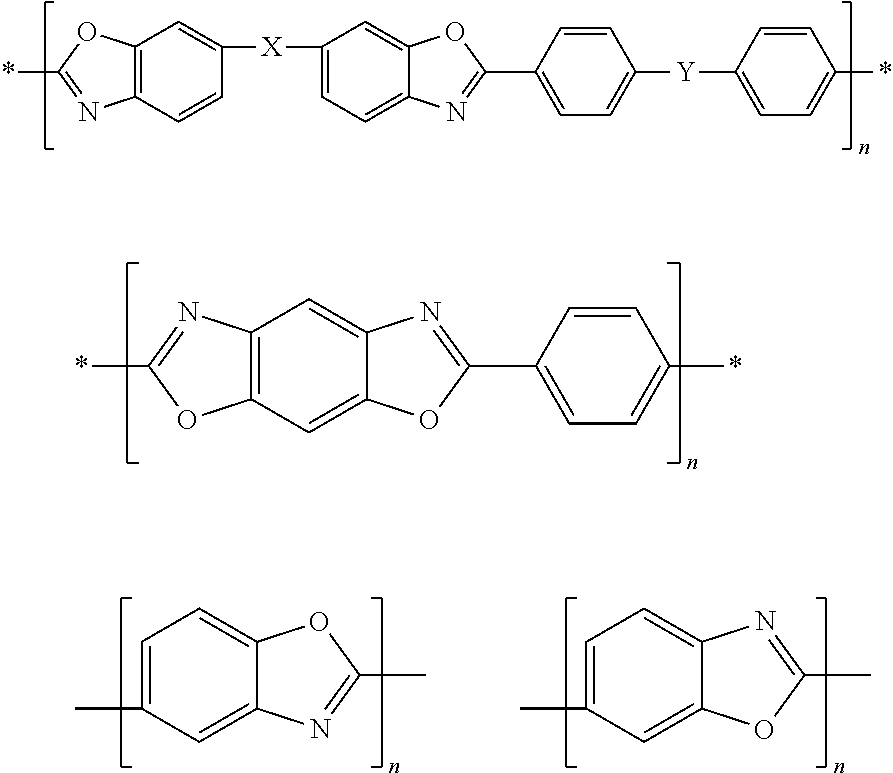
C12=C(C=CC([X]C3=CC=C4C(=C3)OC(C3=CC=C([Y]C5=CC=C(*)C=C5)C=C3)=N4)=C1)N=C(*)O2.C12=C(C=C3C(=C1)N=C(C1=CC=C(*)C=C1)O3)OC(*)=N2.C1=C(C)C=C2C(=C1)OC(C)=N2.C1=C(C)C=C2C(=C1)N=C(C)O2
